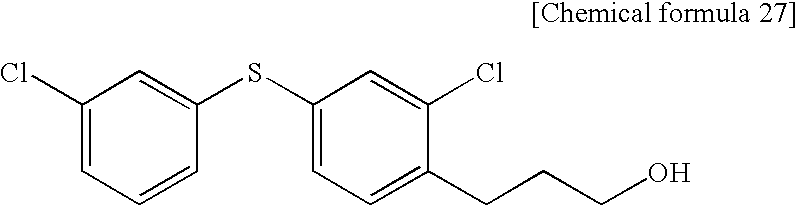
C1(Cl)=CC=CC(SC2=CC=C(CCCO)C(Cl)=C2)=C1
